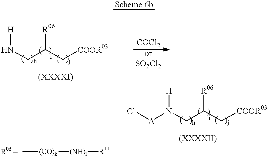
N(CC(C[COOR03])[R06])[H].N(CC(C[COOR03])[R06])([A]Cl)[H].C[(CO)k][(NH)l][R10]
